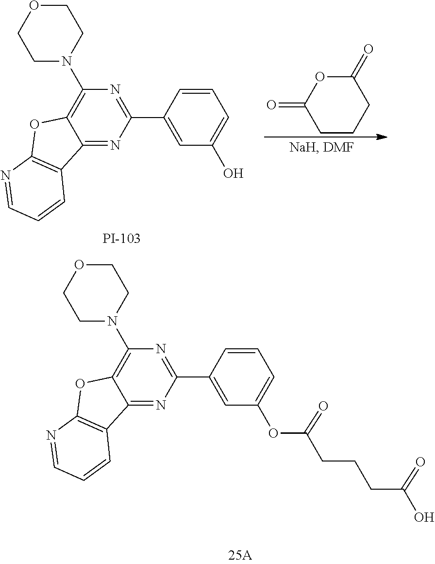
C12=C(N3CCOCC3)N=C(C3=CC(OC(CCCC(O)=O)=O)=CC=C3)N=C1C1=C(O2)N=CC=C1.O=C1CCCC(=O)O1.C1=CC=C(O)C=C1C1=NC(N2CCOCC2)=C2C(=N1)C1=C(O2)N=CC=C1
